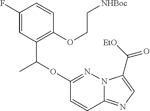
O(C1=NN2C(=NC=C2C([EtO])=O)C=C1)C(C1=C(OCC[NHBoc])C=CC(F)=C1)C
